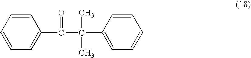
C1=CC=CC=C1C(C(C1=CC=CC=C1)(C)C)=O
